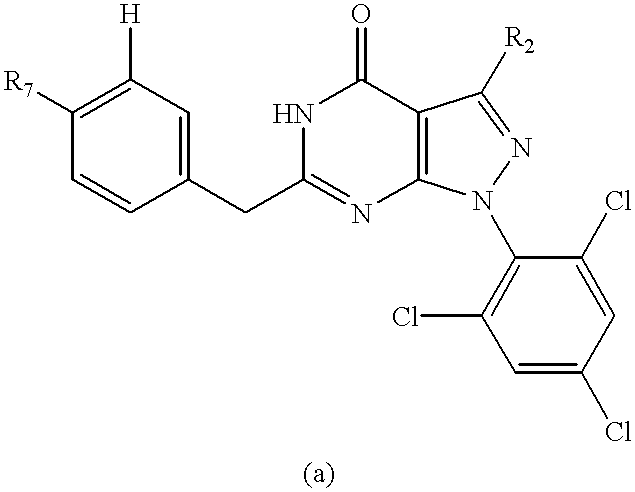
C1(CC2=NC3=C(C(=O)N2)C([R2])=NN3C2=C(Cl)C=C(Cl)C=C2Cl)=CC([H])=C([R7])C=C1
